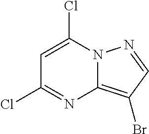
C1=C(Cl)N2C(=C(Br)C=N2)N=C1Cl
